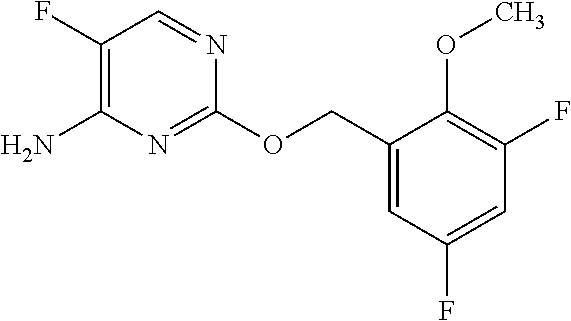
C1(COC2=NC(N)=C(F)C=N2)=CC(F)=CC(F)=C1OC
